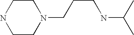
C1CNCCN1CCCNC(C)C
